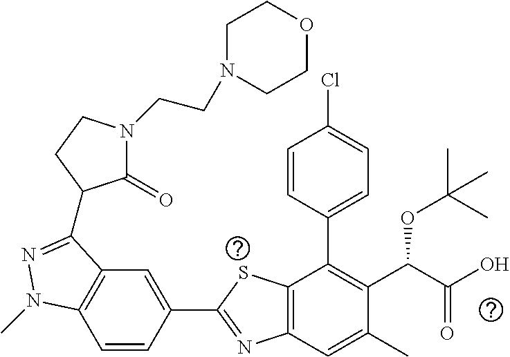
C1=CC(C2=NC3=C(S2)C(C2=CC=C(Cl)C=C2)=C(C(C(O)=O)OC(C)(C)C)C(C)=C3)=CC2=C1N(C)N=C2C1C(=O)N(CCN2CCOCC2)CC1
